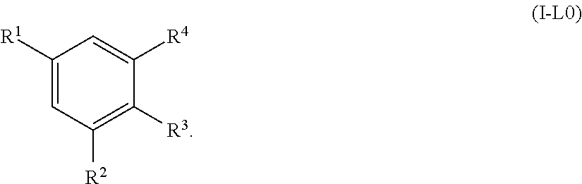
C1([R1])=CC([R2])=C([R3])C([R4])=C1
